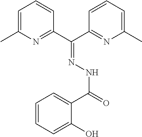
C1=C(C)N=C(C(C2=NC(C)=CC=C2)=NNC(=O)C2=CC=CC=C2O)C=C1
